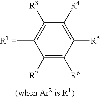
C1([R1 =])=C([R3])C([R4])=C([R5])C([R6])=C1[R7]
